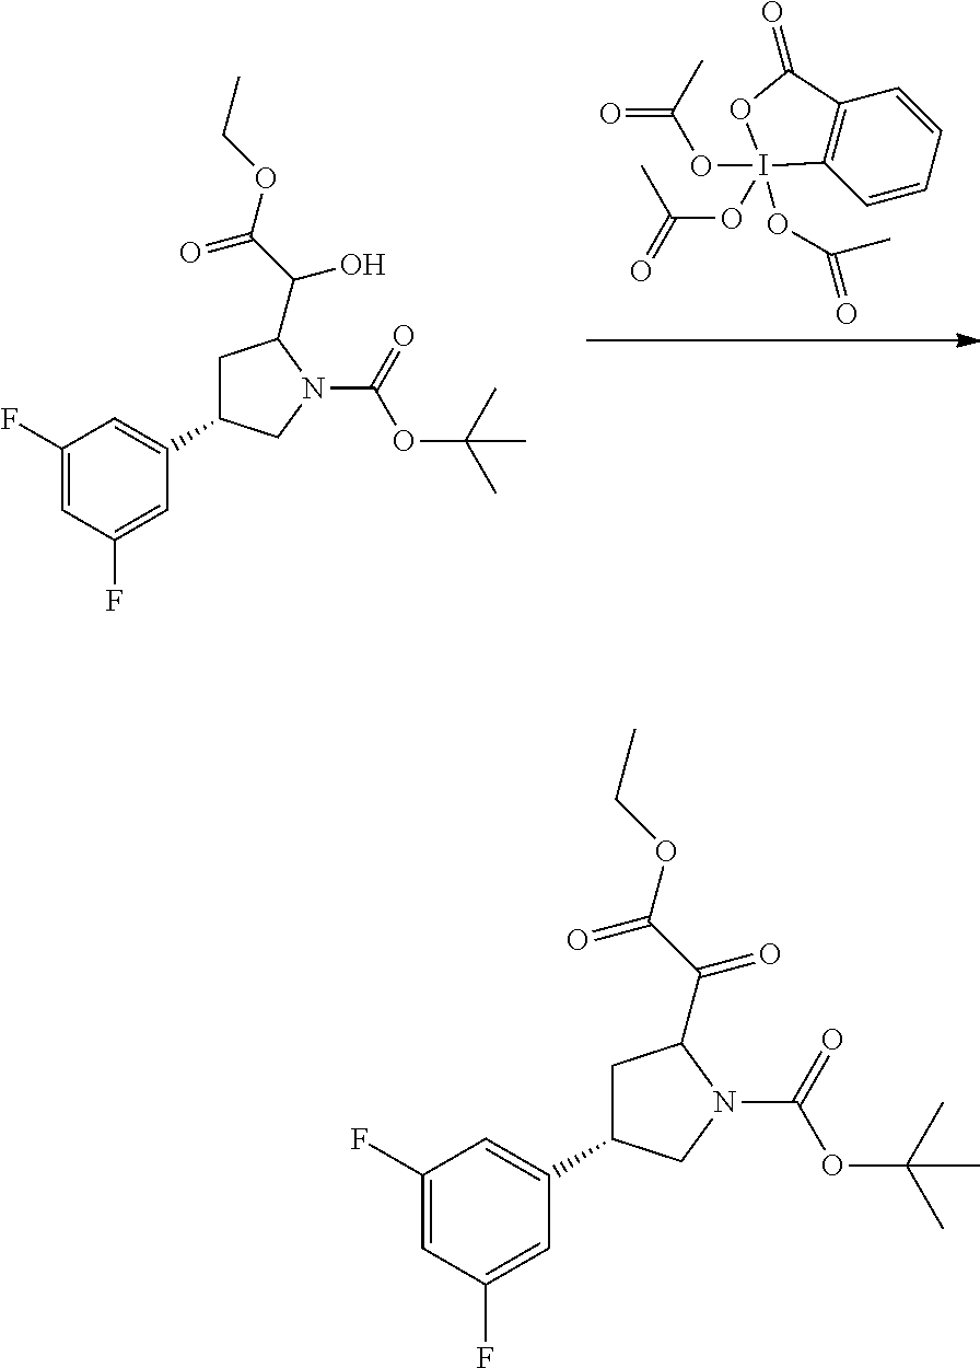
C12=C(C=CC=C1)I(OC(=O)C)(OC(=O)C)(OC(=O)C)OC2=O.C1(F)=CC(F)=CC(C2CC(C(C(OCC)=O)O)N(C(=O)OC(C)(C)C)C2)=C1.C1(F)=CC(F)=CC(C2CC(C(C(OCC)=O)=O)N(C(=O)OC(C)(C)C)C2)=C1
